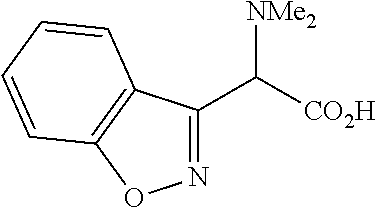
C([CO2H])([NMe2])C1=NOC2=C1C=CC=C2
